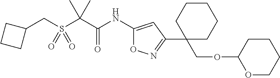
C(S(C(C(NC1=CC(C2(COC3OCCCC3)CCCCC2)=NO1)=O)(C)C)(=O)=O)C1CCC1
